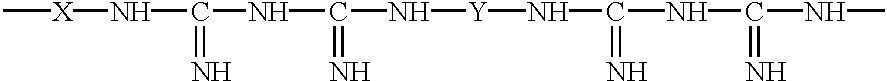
C(N[Y]NC(NC(=N)NC)=N)(NC(N[X]C)=N)=N
